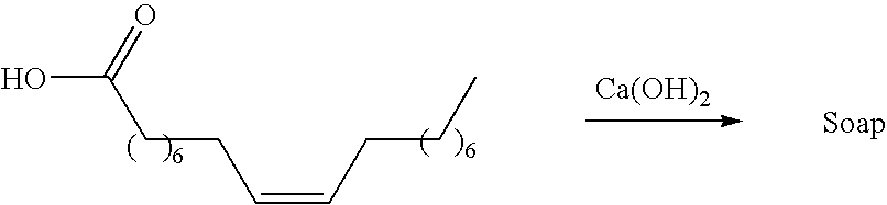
OC(=O)CCC=CCCC.[Ca(OH)2]
